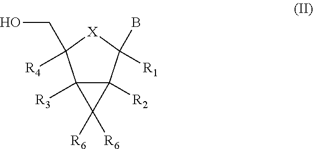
C12([R3])C([R2])(C([R1])(B)[X]C1(CO)[R4])C2([R6])[R6]
